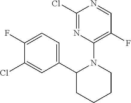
C1(F)=CC=C(C2CCCCN2C2=C(F)C=NC(Cl)=N2)C=C1Cl
